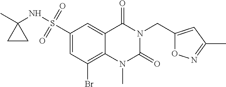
C1(S(NC2(C)CC2)(=O)=O)=CC(Br)=C2C(=C1)C(=O)N(CC1=CC(C)=NO1)C(=O)N2C
